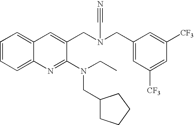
C1=CC=C2C(=C1)C=C(CN(CC1=CC([CF3])=CC([CF3])=C1)C#N)C(N(CC)CC1CCCC1)=N2
